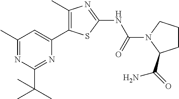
C1(C)=NC(C(C)(C)C)=NC(C2=C(C)N=C(NC(=O)N3CCCC3C(=O)N)S2)=C1
